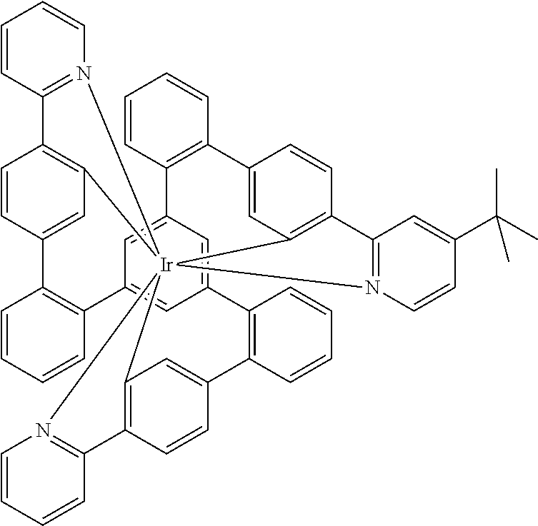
C1=CC2=N(C=C1)[Ir]1345C6=C2C=CC(=C6)C2=C(C=CC=C2)C2=CC(=CC(=C2)C2=C(C=CC=C2)C2=CC1=C(C=C2)C1=N3C=CC(C(C)(C)C)=C1)C1=C(C=CC=C1)C1=CC4=C(C=C1)C1=N5C=CC=C1
